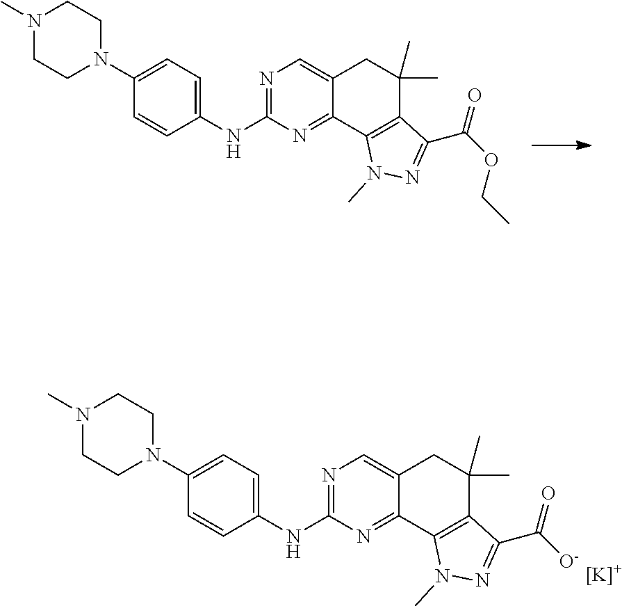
N1(C)CCN(C2=CC=C(NC3=NC=C4C(=N3)C3=C(C(C)(C)C4)C(C(OCC)=O)=NN3C)C=C2)CC1.N1(C)CCN(C2=CC=C(NC3=NC=C4C(=N3)C3=C(C(C)(C)C4)C(C([O-])=O)=NN3C)C=C2)CC1.[[K]+]
